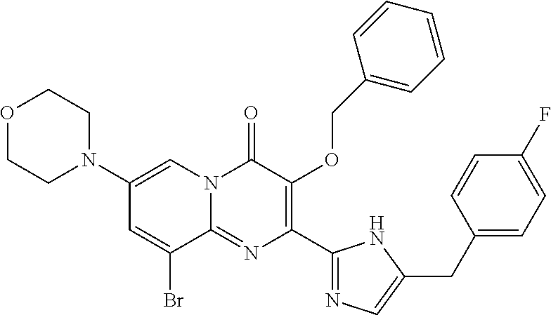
N1(C2=CN3C(=NC(C4=NC=C(CC5=CC=C(F)C=C5)N4)=C(OCC4=CC=CC=C4)C3=O)C(Br)=C2)CCOCC1
